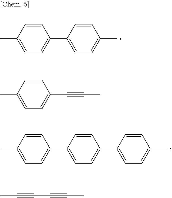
C1=CC(C)=CC=C1C1=CC=C(C)C=C1.C1=CC(C2=CC=C(C)C=C2)=CC=C1C1=CC=C(C)C=C1.C1=CC(C)=CC=C1C#CC.C(#CC)C#CC
